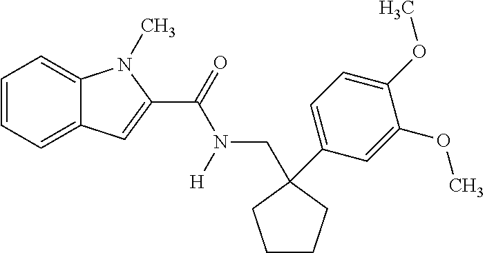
C1=CC=C2C(=C1)N(C)C(C(=O)N([H])CC1(C3=CC=C(OC)C(OC)=C3)CCCC1)=C2
